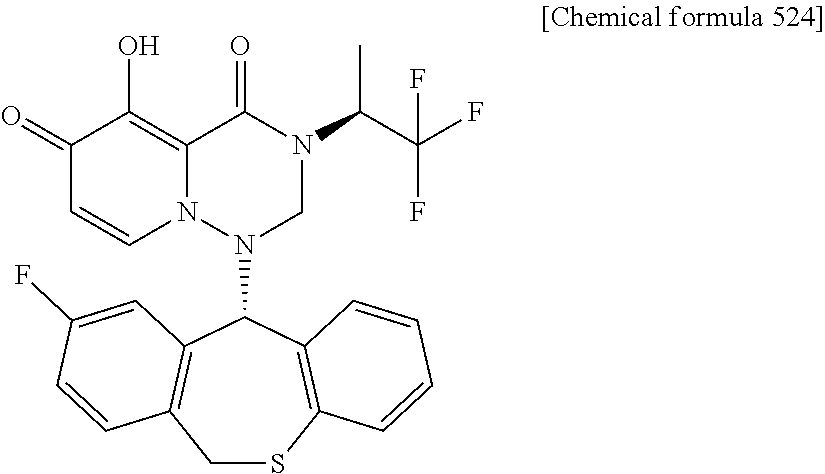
C1(=O)C=CN2C(=C1O)C(=O)N(C(C(F)(F)F)C)CN2C1C2=C(CSC3=C1C=CC=C3)C=CC(F)=C2
